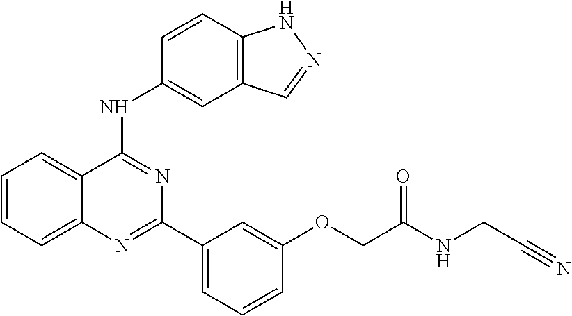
C1=CC=C2C(=C1)C(NC1=CC3=C(C=C1)NN=C3)=NC(C1=CC=CC(OCC(=O)NCC#N)=C1)=N2
